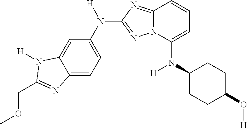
N(C1=CC=CC2=NC(N(C3=CC=C4C(=C3)N([H])C(COC)=N4)[H])=NN12)([H])C1CCC(O[H])CC1
